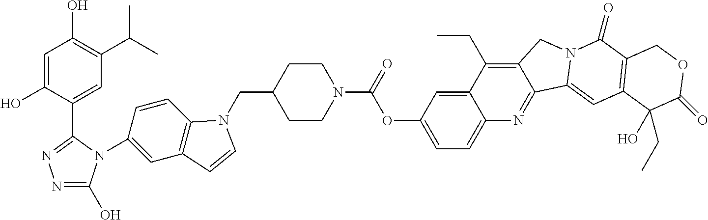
C1=C(O)C(C2=NN=C(O)N2C2=CC3=C(C=C2)N(CC2CCN(C(OC4=CC=C5C(=C4)C(CC)=C4C(=N5)C5=CC6=C(C(=O)N5C4)COC(=O)C6(O)CC)=O)CC2)C=C3)=CC(C(C)C)=C1O
